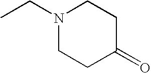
CCN1CCC(=O)CC1
